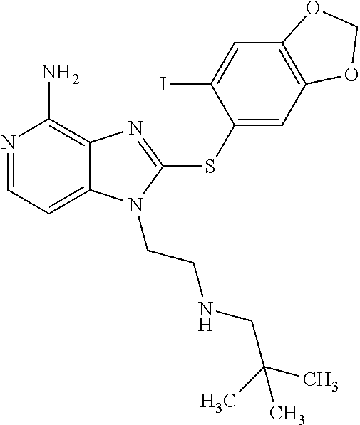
N1=CC=C2C(=C1N)N=C(SC1=CC3=C(C=C1I)OCO3)N2CCNCC(C)(C)C
